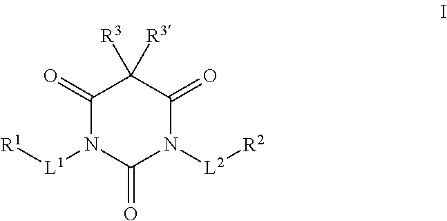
C1(=O)N([L1][R1])C(=O)N([L2][R2])C(=O)C1([R3])[R3]
